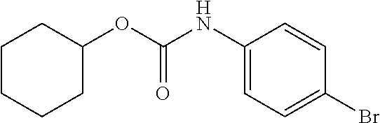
C1CCCC(OC(=O)NC2=CC=C(Br)C=C2)C1
